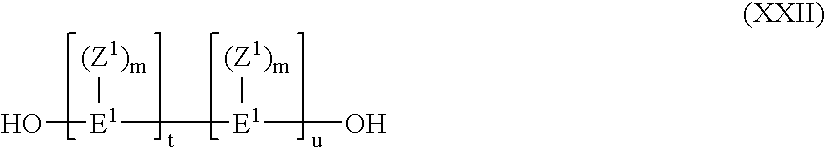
O[E1]([(Z1)m])[E1](O)[(Z1)m]
